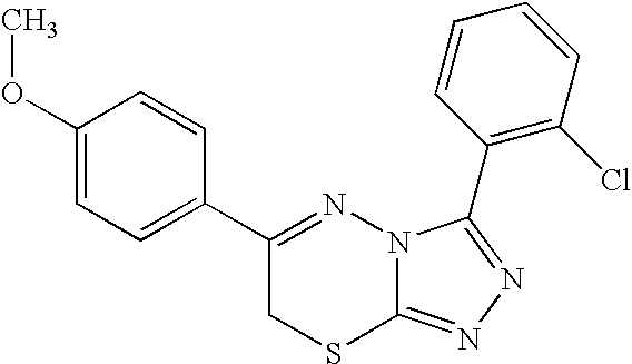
C1=C(OC)C=CC(C2=NN3C(=NN=C3C3=C(Cl)C=CC=C3)SC2)=C1
